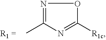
N1=C(C)N=C([R1c])O1
